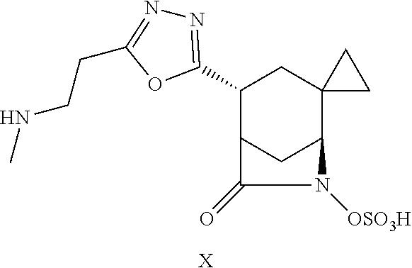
N1=C(C2C3CC(C4(C2)CC4)N([OSO3H])C3=O)OC(CCNC)=N1.[X]
